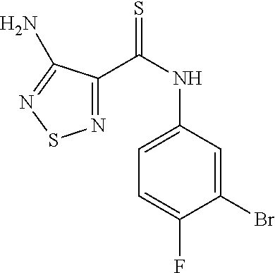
N1=C(C(NC2=CC=C(F)C(Br)=C2)=S)C(N)=NS1
